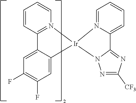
C1=CC2=N(C=C1)[Ir]1(C3=CC(F)=C(F)C=C23)N2=CC=CC=C2C2=NC([CF3])=NN12
